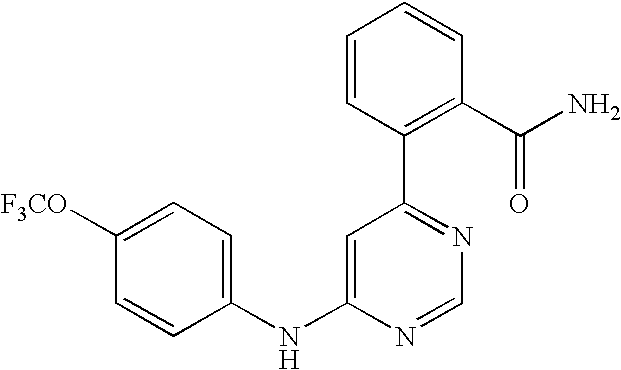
C1(NC2=CC(C3=C(C(N)=O)C=CC=C3)=NC=N2)=CC=C([F3CO])C=C1
